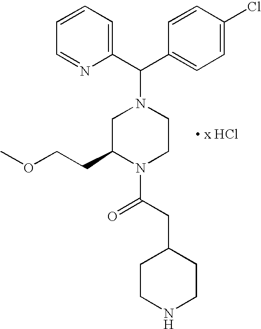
C(C1=CC=C(Cl)C=C1)(N1CC(CCOC)N(C(CC2CCNCC2)=O)CC1)C1=CC=CC=N1.[ x HCl]
